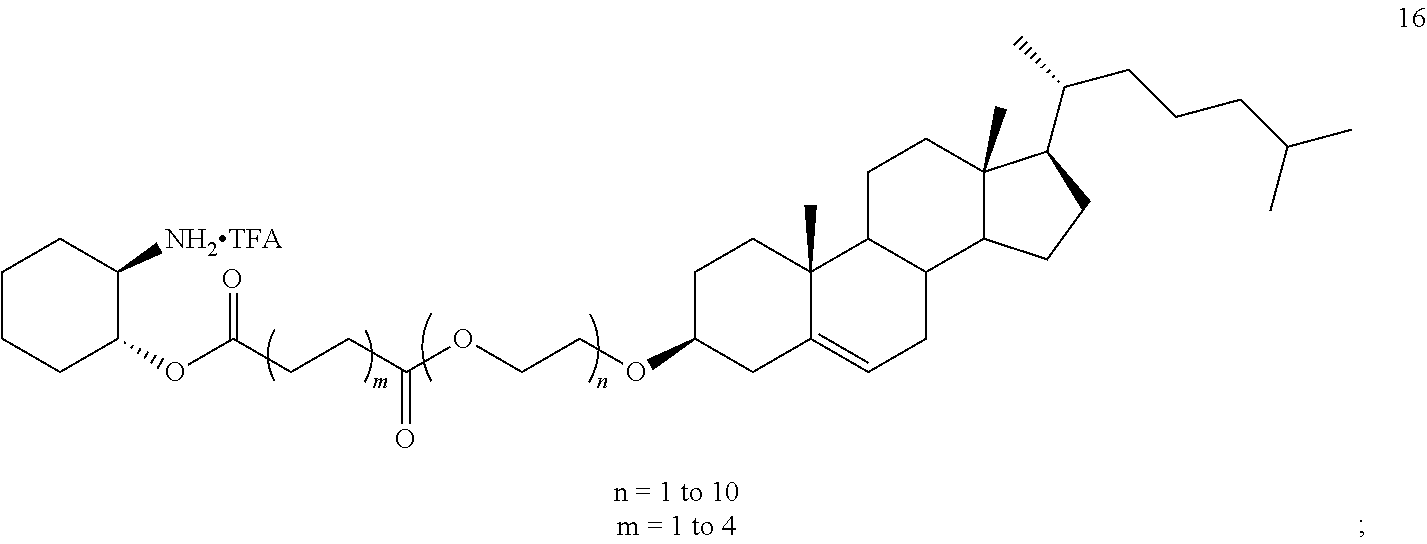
C1C(OCCOC(CCC(OC2C([NH2TFA])CCCC2)=O)=O)CC2=CCC3C(C2(C)C1)CCC1(C)C3CCC1C(C)CCCC(C)C
